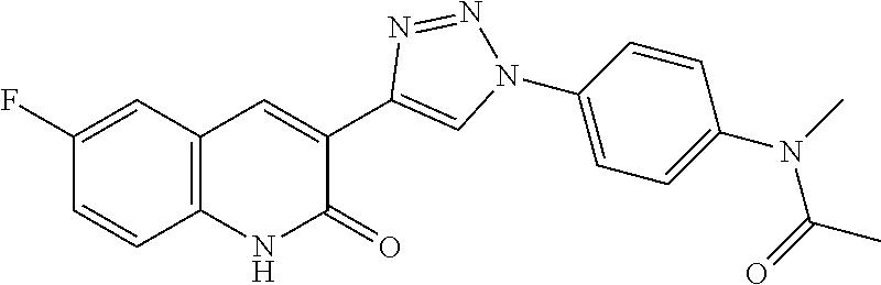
C1=CC2=C(C=C1F)C=C(C1=CN(C3=CC=C(N(C)C(=O)C)C=C3)N=N1)C(=O)N2
